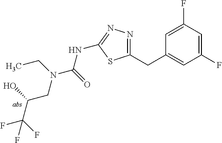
C1=C(F)C=C(F)C=C1CC1=NN=C(NC(=O)N(CC)CC(C(F)(F)F)O)S1
